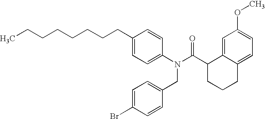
C1(CCCCCCCC)=CC=C(N(C(C2CCCC3=CC=C(OC)C=C23)=O)CC2=CC=C(Br)C=C2)C=C1
